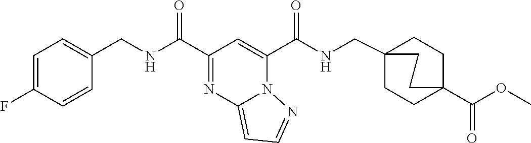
C1=CC(CNC(=O)C2=NC3=CC=NN3C(C(=O)NCC34CCC(C(=O)OC)(CC3)CC4)=C2)=CC=C1F
